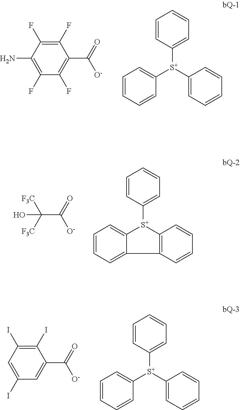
NC1=C(F)C(F)=C(C(=O)[O-])C(F)=C1F.C1=CC=C([S+](C2=CC=CC=C2)C2=CC=CC=C2)C=C1.[F3C]C([F3C])(O)C(=O)[O-].C1=CC=C([S+]2C3=C(C=CC=C3)C3=CC=CC=C23)C=C1.C1=CC=C([S+](C2=CC=CC=C2)C2=CC=CC=C2)C=C1.C1=C(I)C=C(C(=O)[O-])C(I)=C1I
